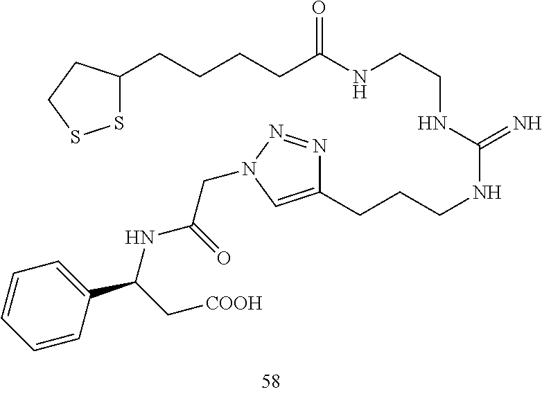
S1C(CCCCC(NCCNC(NCCCC2=CN(CC(NC(C3=CC=CC=C3)C[COOH])=O)N=N2)=N)=O)CCS1
